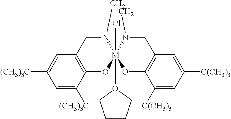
C1=C([(CH3)3C])C2=C(C=C1[(CH3)3C])C=N(C)[M]1(Cl)(O3CCCC3)(O2)OC2=C(C=N1C)C=C([C(CH3)3])C=C2[C(CH3)3]
